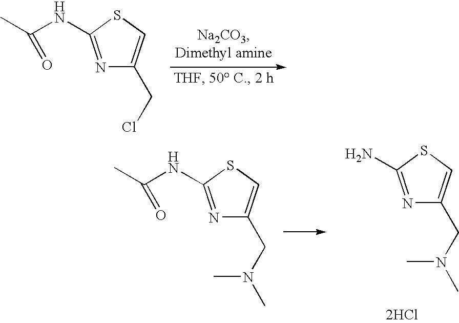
N1=C(NC(C)=O)SC=C1CCl.N1=C(NC(C)=O)SC=C1CN(C)C.N1=C(N)SC=C1CN(C)C.[2HCl]
